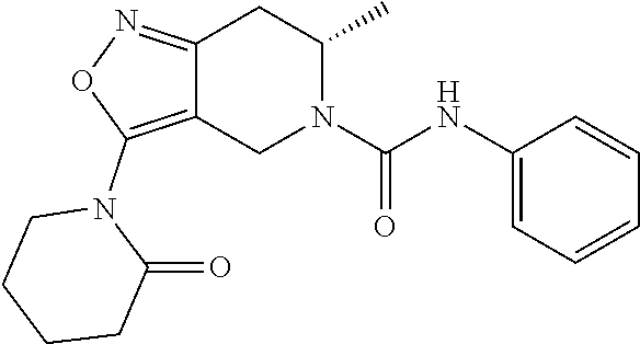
C12=NOC(N3CCCCC3=O)=C1CN(C(NC1=CC=CC=C1)=O)C(C)C2
